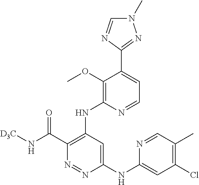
C1(NC2=CC(Cl)=C(C)C=N2)=CC(NC2=C(OC)C(C3=NN(C)C=N3)=CC=N2)=C(C(N[D3C])=O)N=N1
